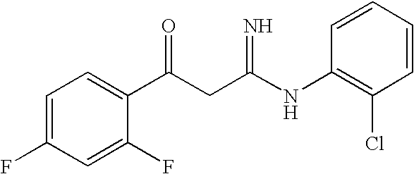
C1=C(F)C=C(F)C(C(CC(NC2=C(Cl)C=CC=C2)=N)=O)=C1
